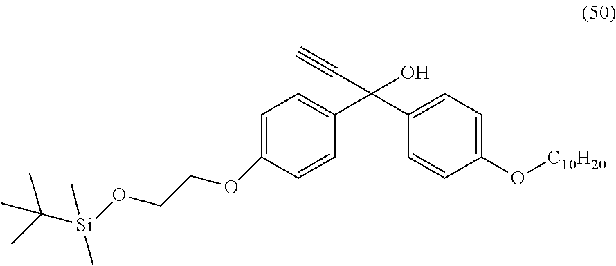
C1(OCCO[Si](C(C)(C)C)(C)C)=CC=C(C(C2=CC=C(O[C10H20])C=C2)(O)C#C)C=C1
